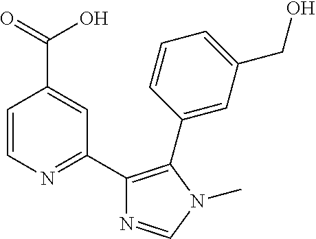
C1=CN=C(C2=C(C3=CC(CO)=CC=C3)N(C)C=N2)C=C1C(=O)O
